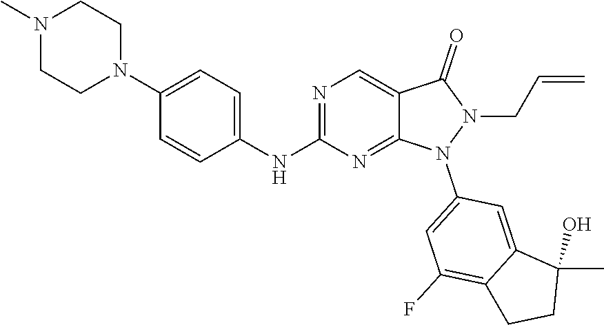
N1(C)CCN(C2=CC=C(NC3=NC=C4C(=N3)N(C3=CC(F)=C5C(=C3)C(C)(O)CC5)N(CC=C)C4=O)C=C2)CC1
